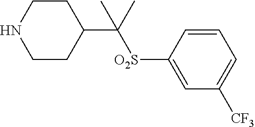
C1CNCCC1C(C)(C)[O2S]C1=CC([CF3])=CC=C1
